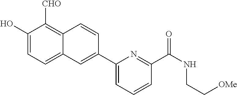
C1(O)=CC=C2C(=C1[CHO])C=CC(C1=CC=CC(C(=O)NCC[OMe])=N1)=C2
